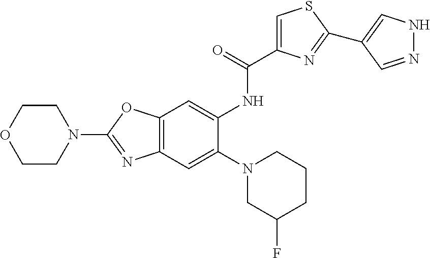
C12=C(C=C(N3CC(F)CCC3)C(NC(C3=CSC(C4=CNN=C4)=N3)=O)=C1)N=C(N1CCOCC1)O2
